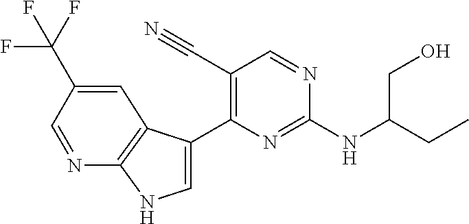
C(NC1=NC(C2=CNC3=C2C=C(C(F)(F)F)C=N3)=C(C#N)C=N1)(CC)CO
